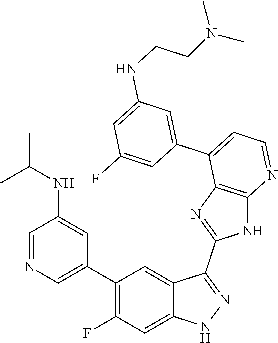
C1=NC=C(C2=C(F)C=C3C(=C2)C(C2=NC4=C(N2)N=CC=C4C2=CC(NCCN(C)C)=CC(F)=C2)=NN3)C=C1NC(C)C
